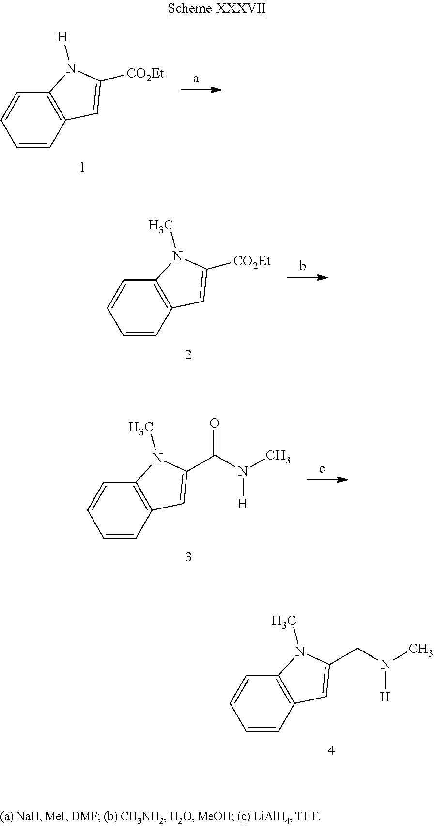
C1=CC2=C(C=C1)N(C)C(CN([H])C)=C2.C1=CC2=C(C=C1)N([H])C([CO2Et])=C2.C1=CC2=C(C=C1)N(C)C([CO2Et])=C2.C1=CC2=C(C=C1)N(C)C(C(N([H])C)=O)=C2
